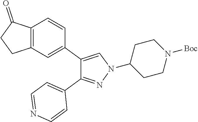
C1(N2N=C(C3=CC=NC=C3)C(C3=CC4=C(C=C3)C(=O)CC4)=C2)CCN([Boc])CC1
